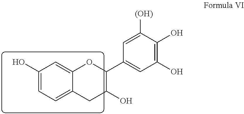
C1(O)=CC=C2C(=C1)OC(C1=CC(O)=C(O)C([(OH)])=C1)C(O)C2
